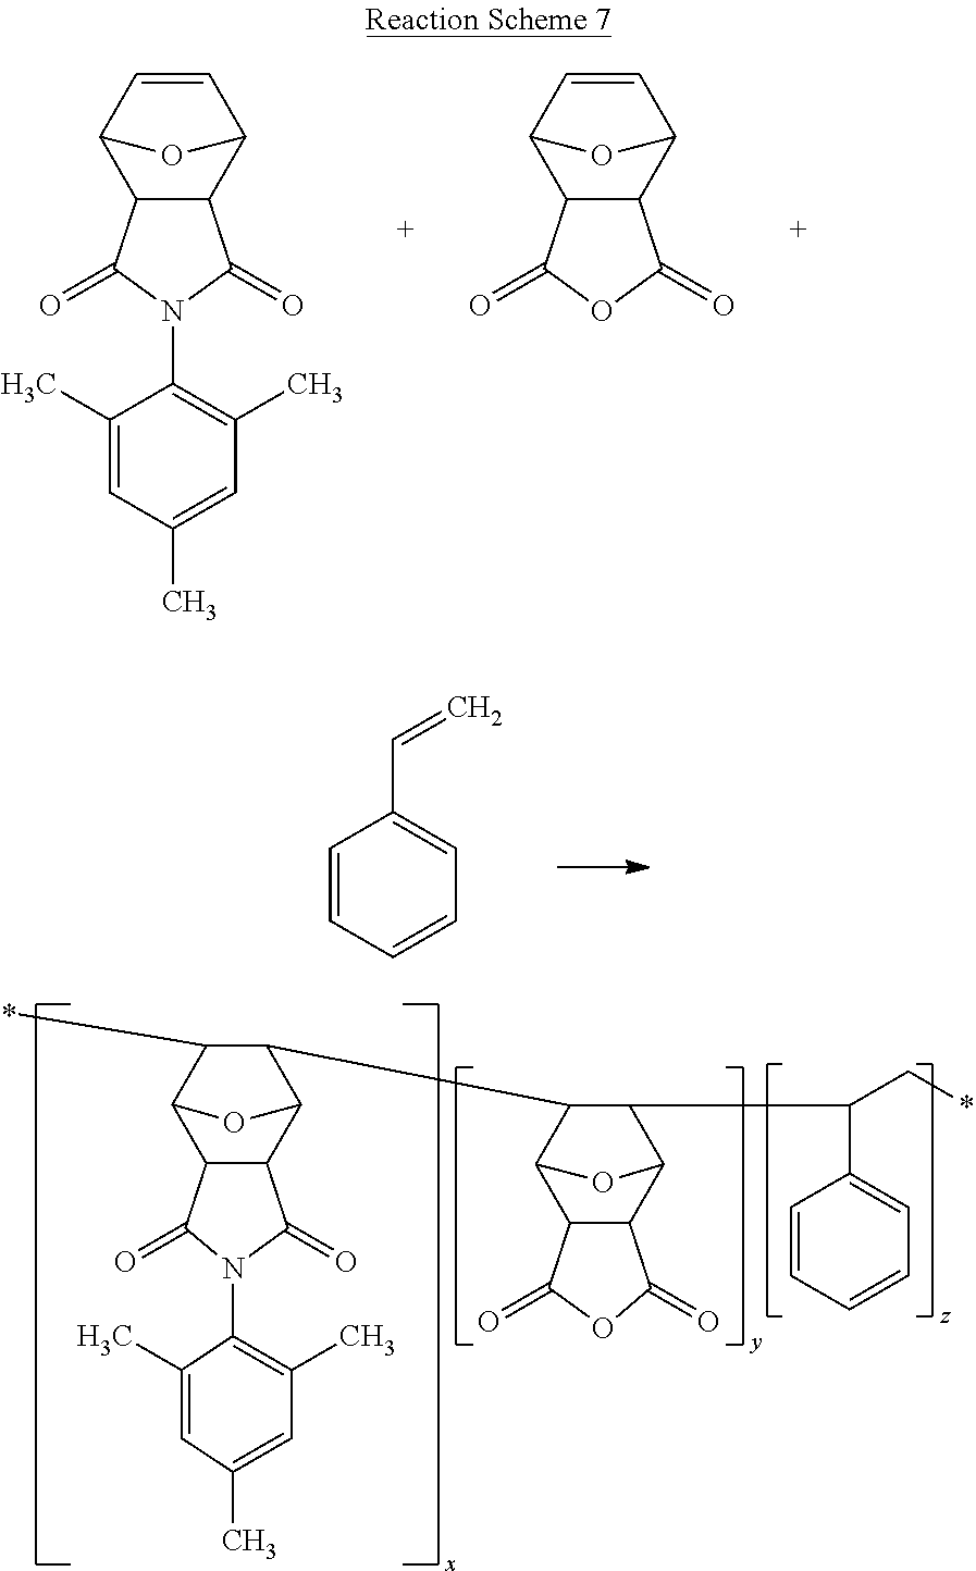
C1(C)=CC(C)=CC(C)=C1N1C(=O)C2C(C3C=CC2O3)C1=O.C12C(C3C=CC1O3)C(=O)OC2=O.C1=CC=CC=C1C=C.C1(C)=CC(C)=CC(C)=C1N1C(=O)C2C(C3C(C4C(C(C5=CC=CC=C5)C*)C5C6C(C4O5)C(=O)OC6=O)C(*)C2O3)C1=O
